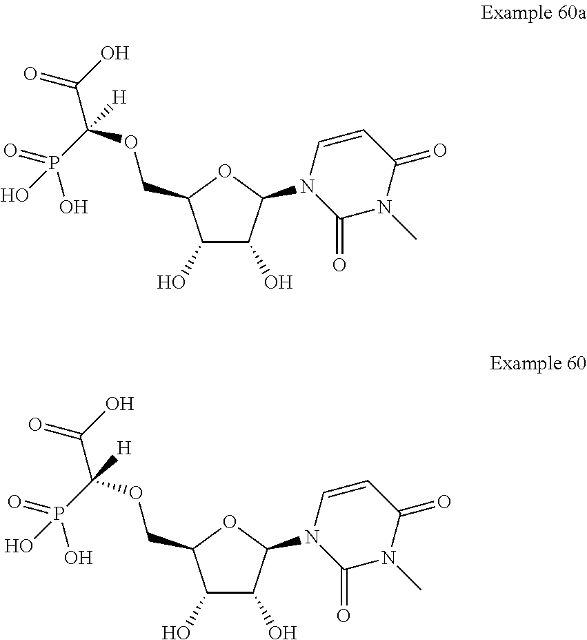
C1(O)C(O)C(N2C(=O)N(C)C(=O)C=C2)OC1COC(C(O)=O)(P(=O)(O)O)[H].C1(O)C(O)C(N2C(=O)N(C)C(=O)C=C2)OC1COC(C(O)=O)(P(=O)(O)O)[H]
